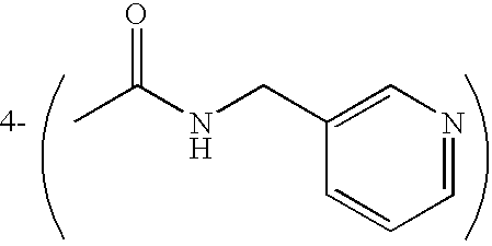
C1=C(CNC(C)=O)C=CC=N1
